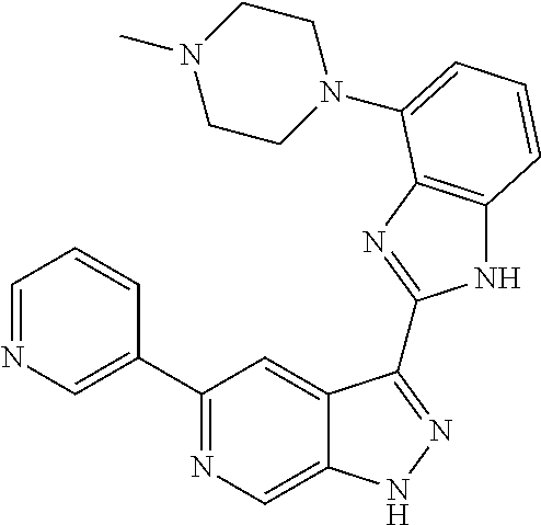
C1=NC=C(C2=NC=C3C(=C2)C(C2=NC4=C(N2)C=CC=C4N2CCN(C)CC2)=NN3)C=C1
